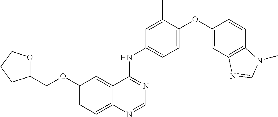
C12=CC=C(OCC3OCCC3)C=C1C(NC1=CC=C(OC3=CC4=C(C=C3)N(C)C=N4)C(C)=C1)=NC=N2
